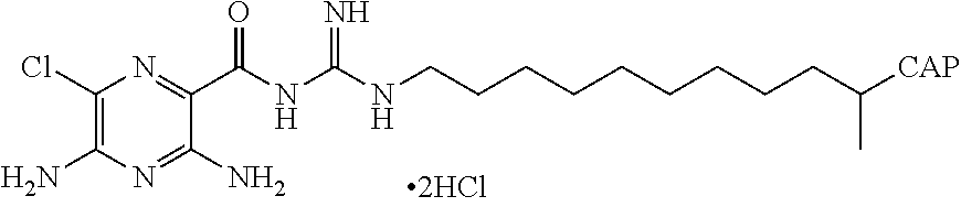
C1(Cl)=C(N)N=C(N)C(C(NC(=N)NCCCCCCCCCC(C)[CAP])=O)=N1
